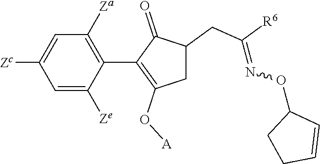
C1=C([Ze])C(C2=C(O[A])CC(CC([R6])=NOC3CCC=C3)C2=O)=C([Za])C=C1[Zc]
